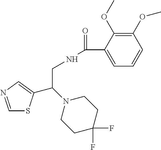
C1=NC=C(C(N2CCC(F)(F)CC2)CNC(=O)C2=CC=CC(OC)=C2OC)S1
